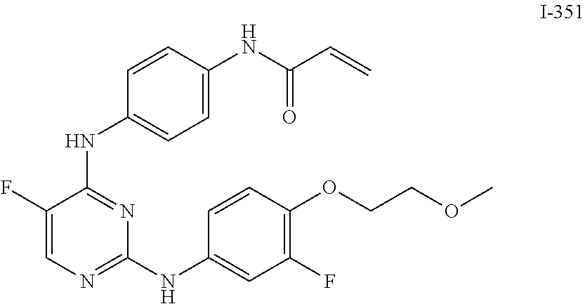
C1(F)=CN=C(NC2=CC(F)=C(OCCOC)C=C2)N=C1NC1=CC=C(NC(=O)C=C)C=C1
